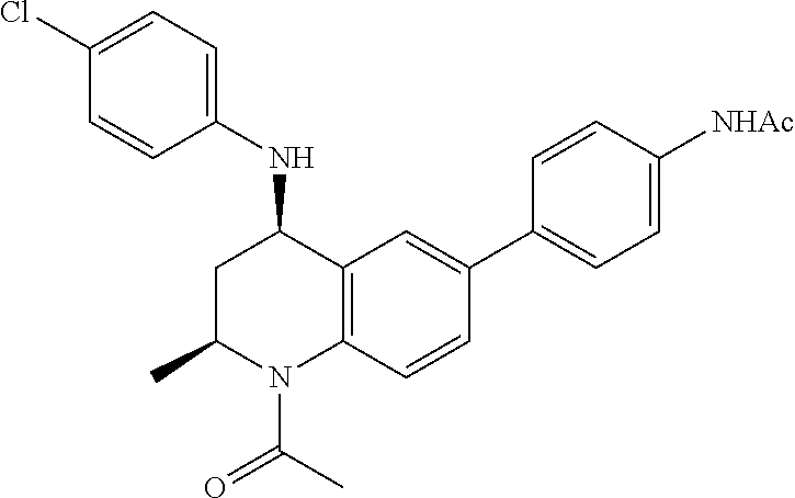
C1(NC2CC(C)N(C(C)=O)C3=C2C=C(C2=CC=C([NHAc])C=C2)C=C3)=CC=C(Cl)C=C1
